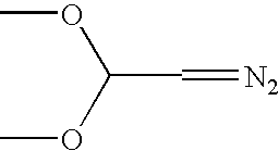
C(C=[N2])(OC)OC
